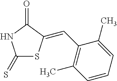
C1(=S)SC(=CC2=C(C)C=CC=C2C)C(=O)N1
